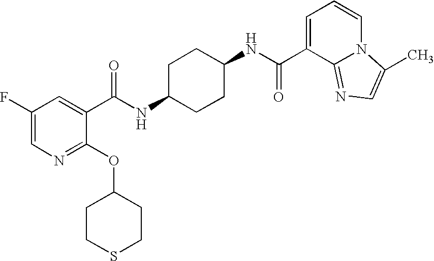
C1CC(NC(=O)C2=CC(F)=CN=C2OC2CCSCC2)CCC1NC(=O)C1=CC=CN2C1=NC=C2C
